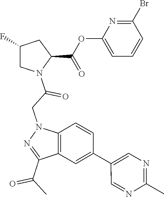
C1(C(=O)C)=NN(CC(=O)N2C(C(=O)OC3=CC=CC(Br)=N3)CC(F)C2)C2=C1C=C(C1=CN=C(C)N=C1)C=C2
